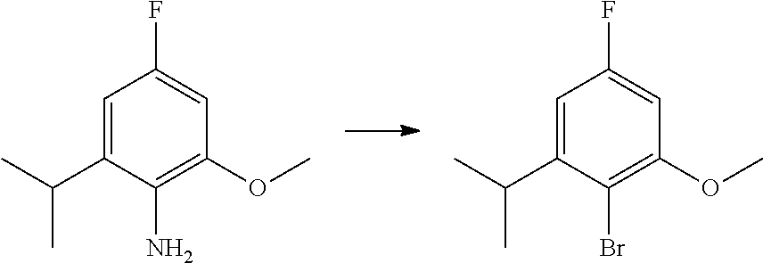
C1=C(C(C)C)C(N)=C(OC)C=C1F.C1=C(C(C)C)C(Br)=C(OC)C=C1F
